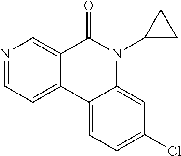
N1=CC=C2C(=C1)C(=O)N(C1CC1)C1=CC(Cl)=CC=C21
